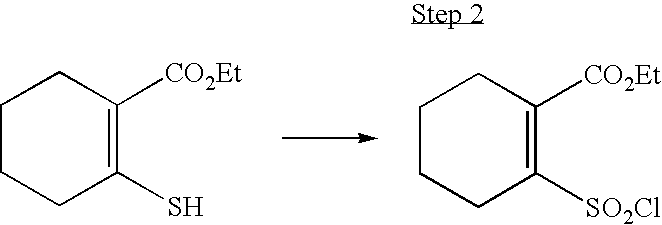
C1CCC(S)=C([CO2Et])C1.C1CCC([SO2Cl])=C([CO2Et])C1
